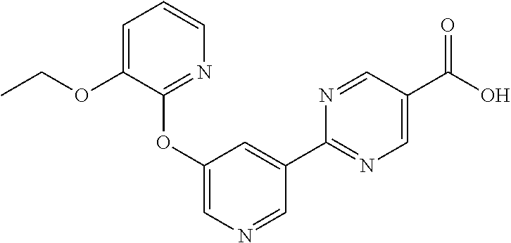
C1=C(OCC)C(OC2=CN=CC(C3=NC=C(C(O)=O)C=N3)=C2)=NC=C1
